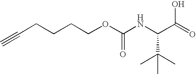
C(CCCCOC(NC(C(=O)O)C(C)(C)C)=O)#C
